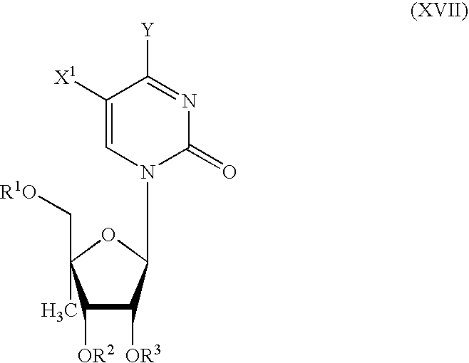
C1([OR2])C([OR3])C(N2C(=O)N=C([Y])C([X1])=C2)OC1(C[R1O])C
